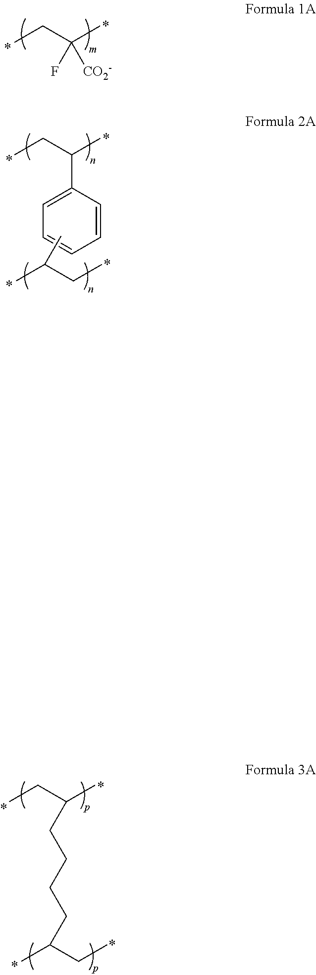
CCC(C)([CO2-])F.CCC(C)C1=CC=CC=C1.CC(C)CC.CCC(C)CCCCC(C)CC
